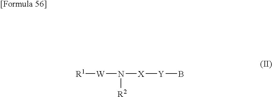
[W]([R1])N([X][Y]B)[R2]
